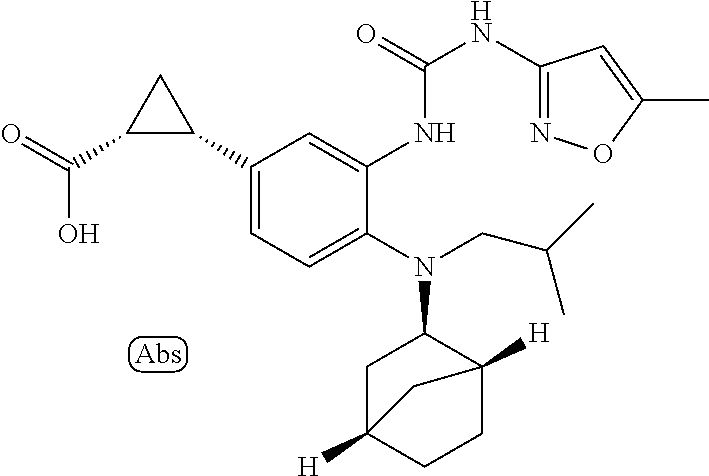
C1(C2CC2C(=O)O)=CC=C(N(C2CC3([H])CCC2([H])C3)CC(C)C)C(NC(=O)NC2=NOC(C)=C2)=C1
